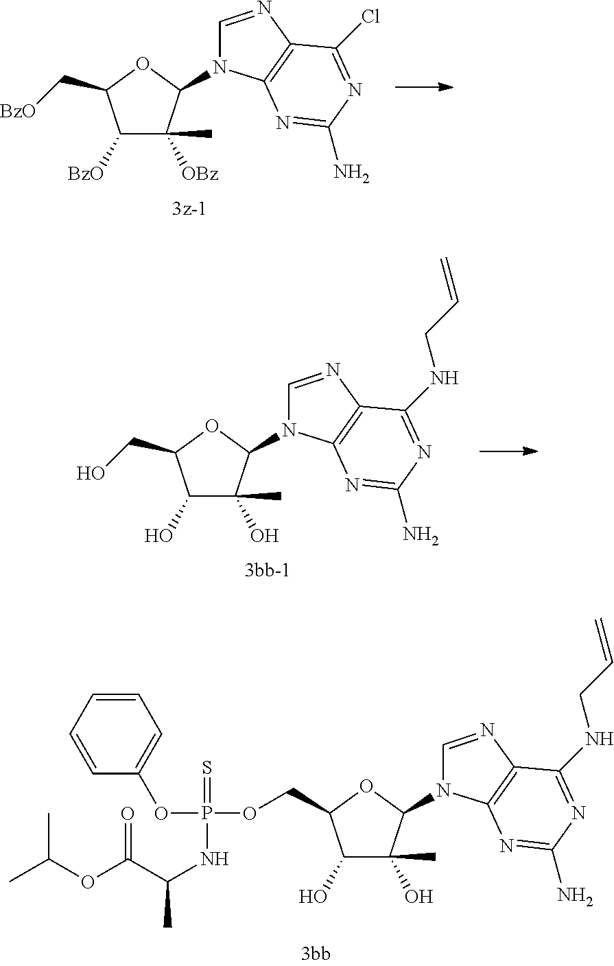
C1([BzO])C([OBz])(C)C(N2C=NC3=C2N=C(N)N=C3Cl)OC1C[BzO].C1(O)C(O)(C)C(N2C=NC3=C2N=C(N)N=C3NCC=C)OC1COP(OC1=CC=CC=C1)(=S)NC(C(=O)OC(C)C)C.C1(O)C(O)(C)C(N2C=NC3=C2N=C(N)N=C3NCC=C)OC1CO
